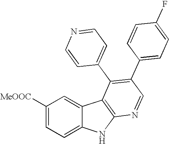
C1([MeOOC])=CC=C2C(=C1)C1=C(N2)N=CC(C2=CC=C(F)C=C2)=C1C1=CC=NC=C1
